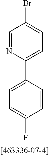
C1=CC(C2=CC=C(Br)C=N2)=CC=C1F.[[463336-07-4]]
